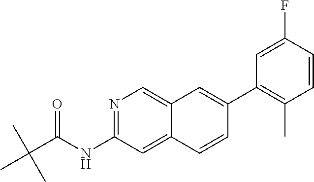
N1=C(NC(=O)C(C)(C)C)C=C2C(=C1)C=C(C1=C(C)C=CC(F)=C1)C=C2
